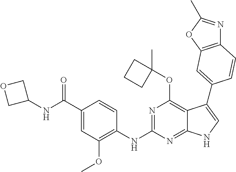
C12=C(OC(C)=N1)C=C(C1=CNC3=NC(NC4=C(OC)C=C(C(NC5COC5)=O)C=C4)=NC(OC4(C)CCC4)=C31)C=C2
